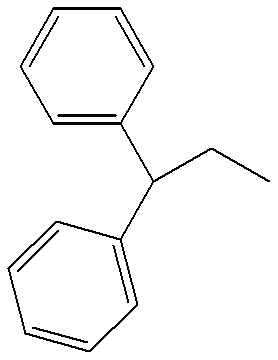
C1=C(C(C2=CC=CC=C2)CC)C=CC=C1
